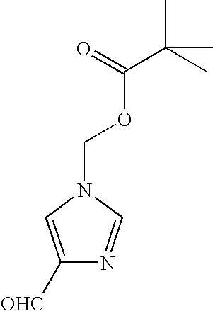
C1([OHC])=CN(COC(C(C)(C)C)=O)C=N1
